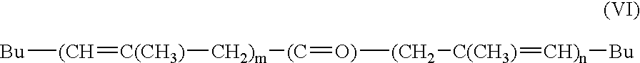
[Bu][(CH]=[C(CH3)][CH2)m][(C]=[O)][(CH2][C(CH3)]=[CH)n][Bu]
